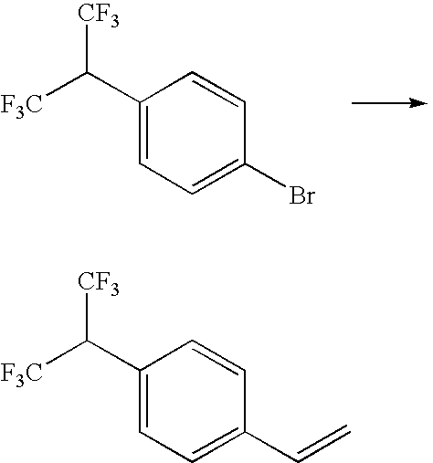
C1(C([CF3])[F3C])=CC=C(Br)C=C1.C1(C([CF3])[F3C])=CC=C(C=C)C=C1
